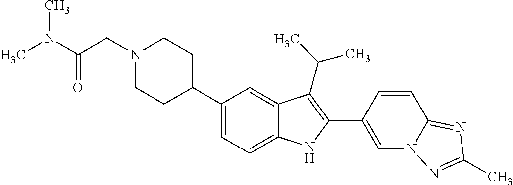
N1(CC(=O)N(C)C)CCC(C2=CC=C3C(=C2)C(C(C)C)=C(C2=CN4C(=NC(C)=N4)C=C2)N3)CC1
